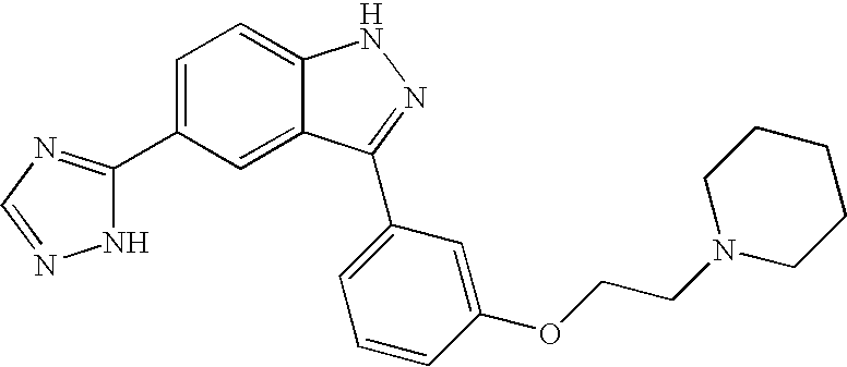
C1(C2=NC=NN2)=CC=C2C(=C1)C(C1=CC=CC(OCCN3CCCCC3)=C1)=NN2
